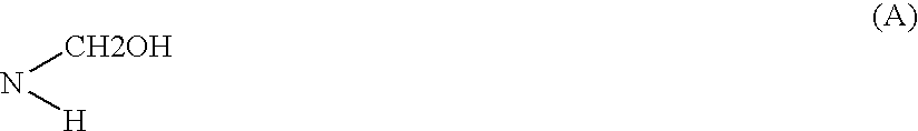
N([CH2OH])[H]
